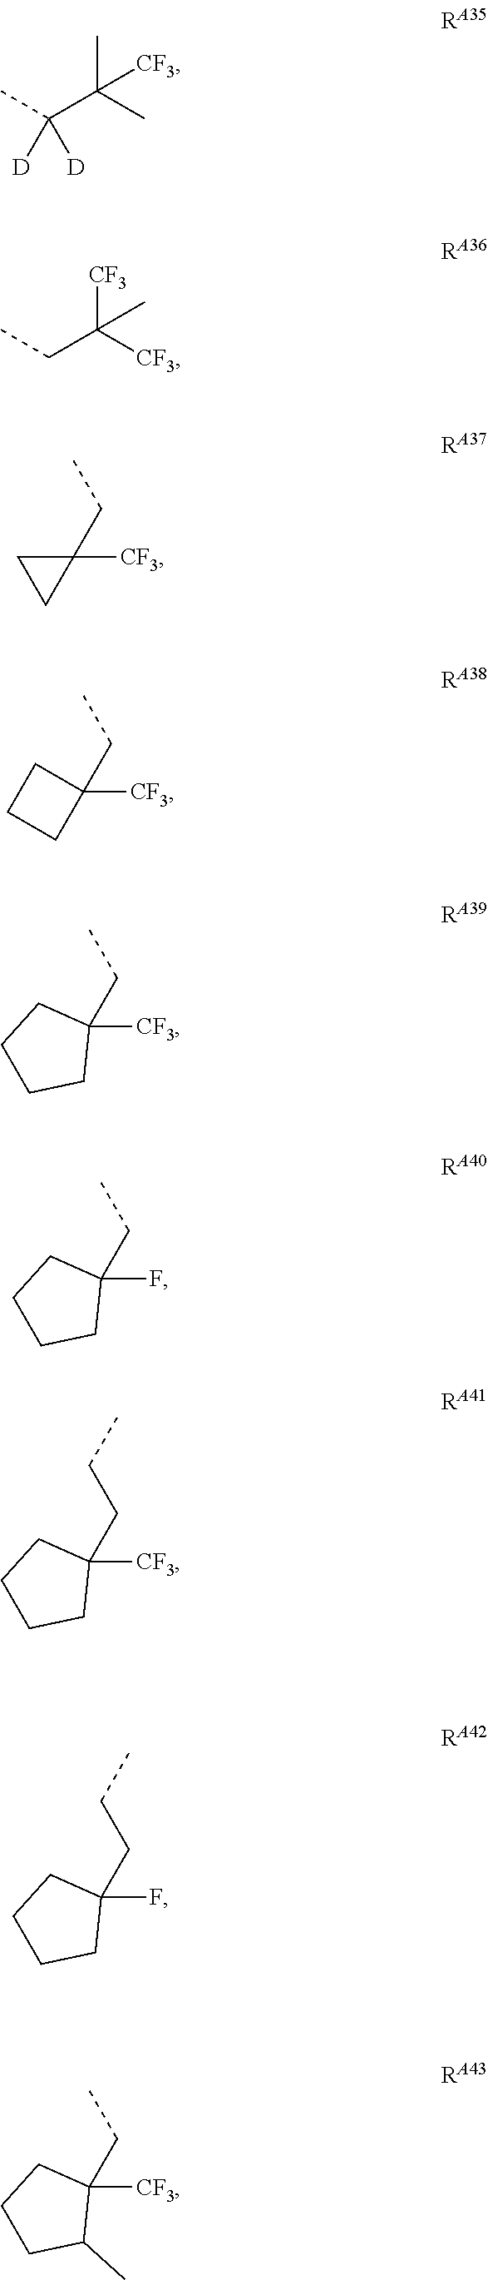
CC(C(C)(C)[CF3])([D])[D].CCC([CF3])([CF3])C.C1([CF3])(CC)CC1.C1CC([CF3])(CC)C1.C1([CF3])(CC)CCCC1.C1(F)(CC)CCCC1.C1([CF3])(CCC)CCCC1.C1([CF3])(CC)CCCC1C.C1(F)(CCC)CCCC1
